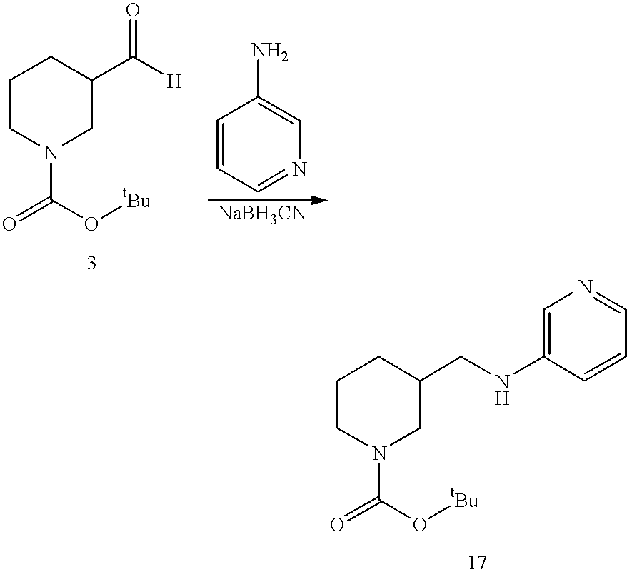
C1CN(C(=O)O[tBu])CC(C([H])=O)C1.C1=CC=NC=C1N.C1CN(C(=O)O[tBu])CC(CNC2=CN=CC=C2)C1
